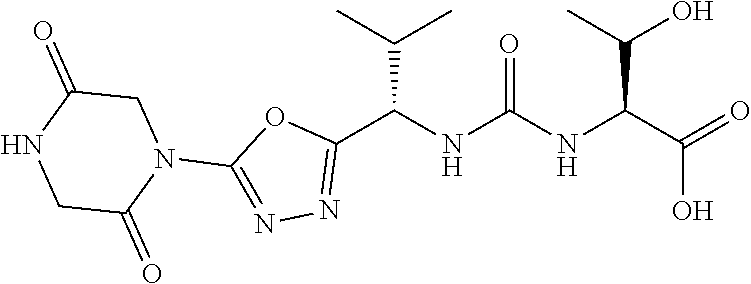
N1(C2=NN=C(C(NC(NC(C(=O)O)C(O)C)=O)C(C)C)O2)CC(=O)NCC1=O
